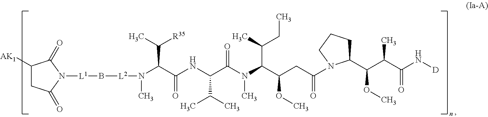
C1([AK1])CC(=O)N([L1]B[L2]N(C(C(NC(C(N(C(C(CC(=O)N2C(C(C(C(N[D])=O)C)OC)CCC2)OC)C(C)CC)C)=O)C(C)C)=O)C(C)[R35])C)C1=O
